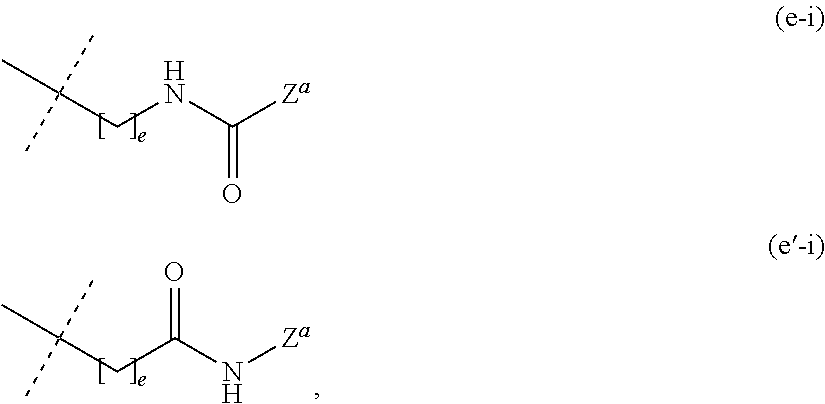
CC(CNC([Za])=O)(C)C.CC(CC(N[Za])=O)(C)C
